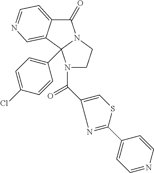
C1(=O)C2=CC=NC=C2C2(C3=CC=C(Cl)C=C3)N1CCN2C(C1=CSC(C2=CC=NC=C2)=N1)=O
